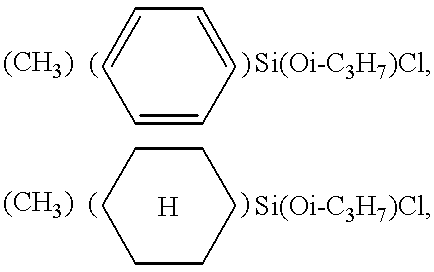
C1=CC=CC=C1.[Si(Oi-C3H7)Cl].C1CCCCC1.[H].[Si(Oi-C3H7)Cl]
